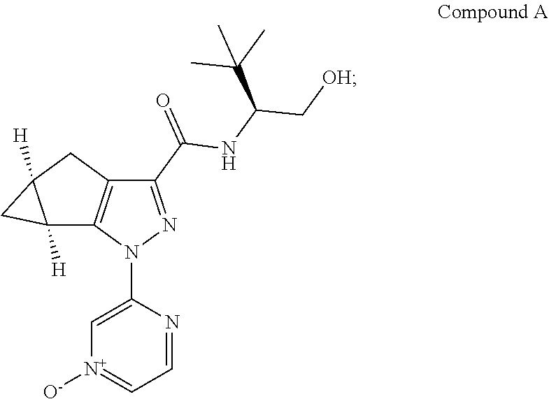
C12([H])C3=C(CC1([H])C2)C(C(NC(C(C)(C)C)C[OH])=O)=NN3C1=C[N+]([O-])=CC=N1
